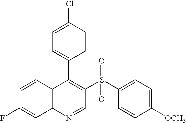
C12=C(C=CC(F)=C1)C(C1=CC=C(Cl)C=C1)=C(S(C1=CC=C([OCH3])C=C1)(=O)=O)C=N2
